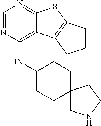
C1=NC(NC2CCC3(CC2)CNCC3)=C2C(=N1)SC1=C2CCC1
